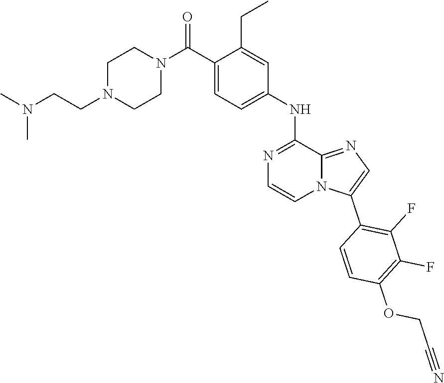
C1(CC)=CC(NC2=NC=CN3C2=NC=C3C2=C(F)C(F)=C(OCC#N)C=C2)=CC=C1C(N1CCN(CCN(C)C)CC1)=O
